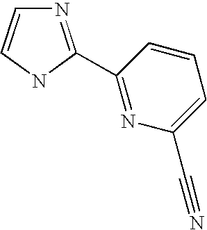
C1(C2=NC=CN2)=NC(C#N)=CC=C1
